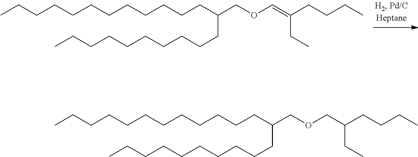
CCCCCCCCCCCCC(COC=C(CCCC)CC)CCCCCCCCCC.CCCCCCCCCCCCC(COCC(CCCC)CC)CCCCCCCCCC
